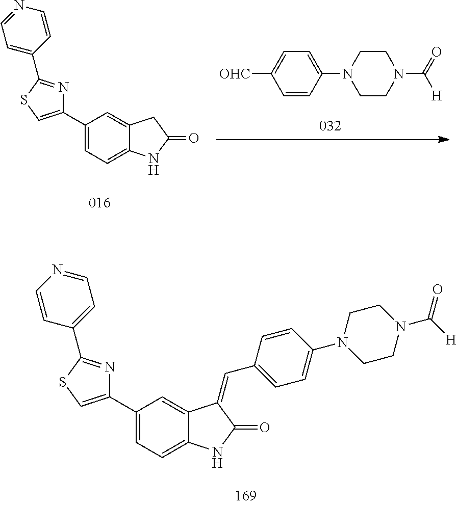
C1=CC(N2CCN(C([H])=O)CC2)=CC=C1[OHC].C1=C(C2=CSC(C3=CC=NC=C3)=N2)C=C2C(=C1)NC(=O)C2.C1=C(C2=CSC(C3=CC=NC=C3)=N2)C=C2C(=C1)NC(=O)C2=CC1=CC=C(N2CCN(C(=O)[H])CC2)C=C1
